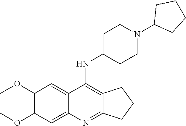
C1(OC)=C(OC)C=C2C(=C1)C(NC1CCN(C3CCCC3)CC1)=C1C(=N2)CCC1
